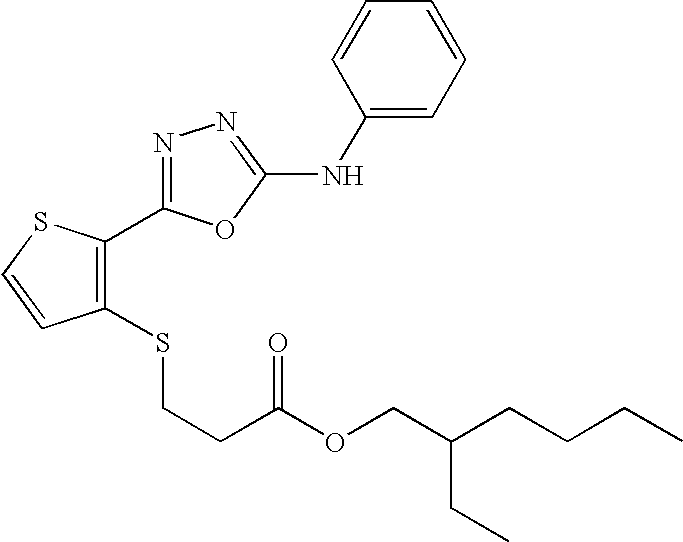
N1=C(C2=C(SCCC(=O)OCC(CC)CCCC)C=CS2)OC(NC2=CC=CC=C2)=N1
